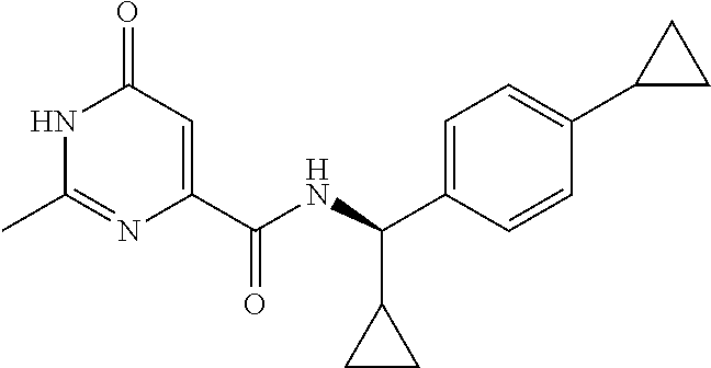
C1(C)=NC(C(NC(C2=CC=C(C3CC3)C=C2)C2CC2)=O)=CC(=O)N1
